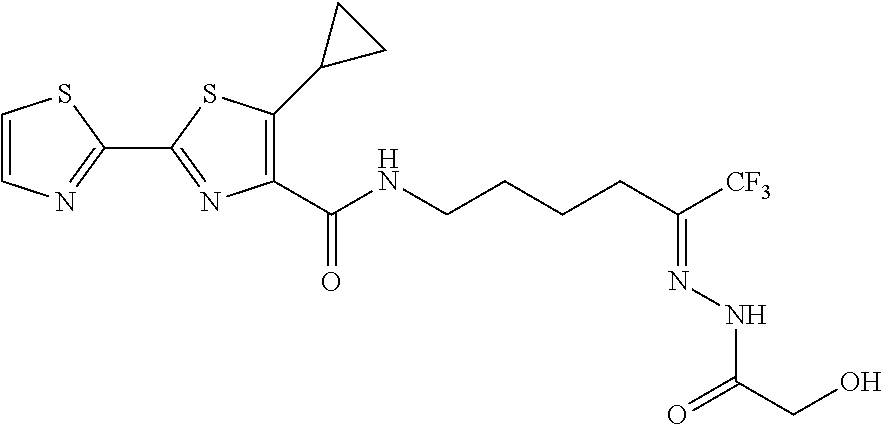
C1=CN=C(C2=NC(C(NCCCCC([CF3])=NNC(CO)=O)=O)=C(C3CC3)S2)S1
